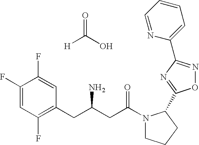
C1(F)=CC(F)=C(CC(CC(N2CCCC2C2=NC(C3=CC=CC=N3)=NO2)=O)N)C=C1F.O=C(O)[H]
